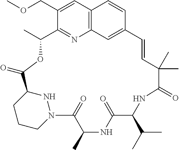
C12=C3C=C(C=C1)C=CC(C)(C)C(=O)NC(C(C)C)C(=O)NC(C)C(=O)N1CCCC(C(=O)OC(C)C(=N3)C(COC)=C2)N1
